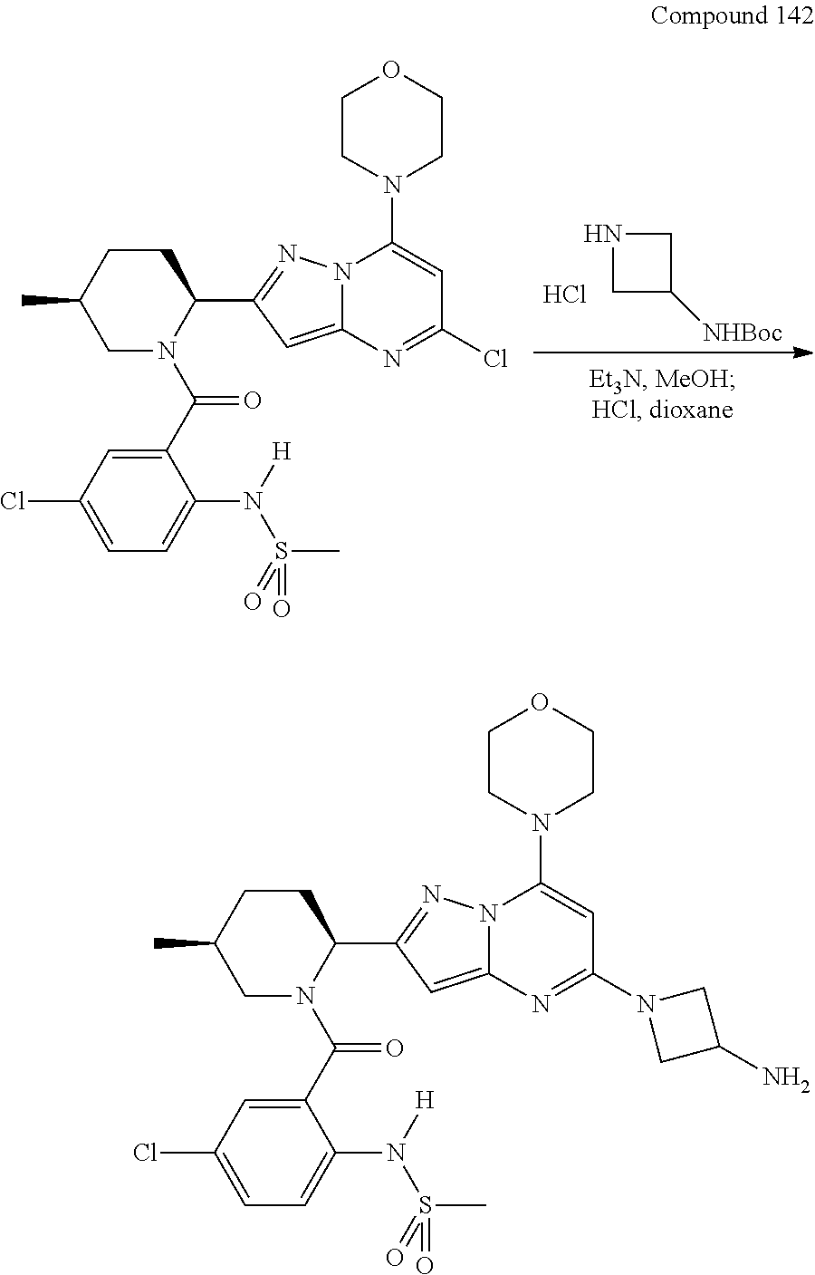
C1C([NHBoc])CN1.Cl.C1(C(N2C(C3=NN4C(=C3)N=C(Cl)C=C4N3CCOCC3)CCC(C)C2)=O)=CC(Cl)=CC=C1N(S(C)(=O)=O)[H].C1(C(N2C(C3=NN4C(=C3)N=C(N3CC(N)C3)C=C4N3CCOCC3)CCC(C)C2)=O)=CC(Cl)=CC=C1N(S(C)(=O)=O)[H]
